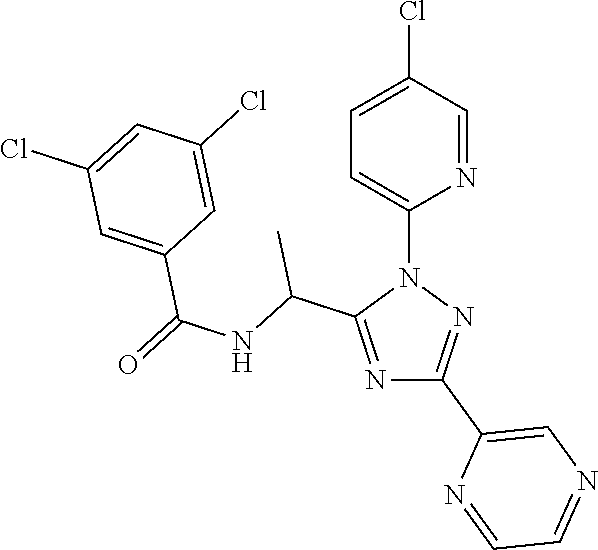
N1=C(C(NC(=O)C2=CC(Cl)=CC(Cl)=C2)C)N(C2=CC=C(Cl)C=N2)N=C1C1=CN=CC=N1
